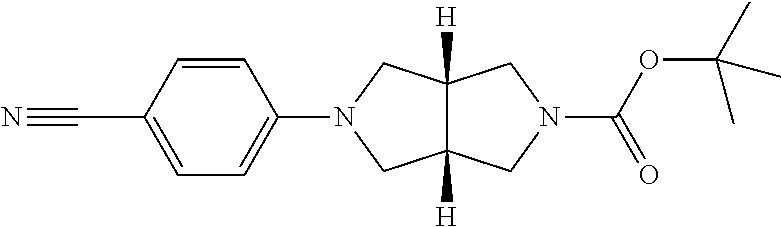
C1=CC(C#N)=CC=C1N1CC2([H])C([H])(C1)CN(C(OC(C)(C)C)=O)C2
